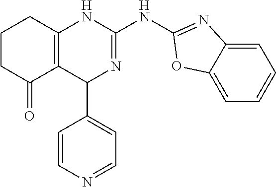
C1CC(=O)C2=C(C1)NC(NC1=NC3=CC=CC=C3O1)=NC2C1=CC=NC=C1
